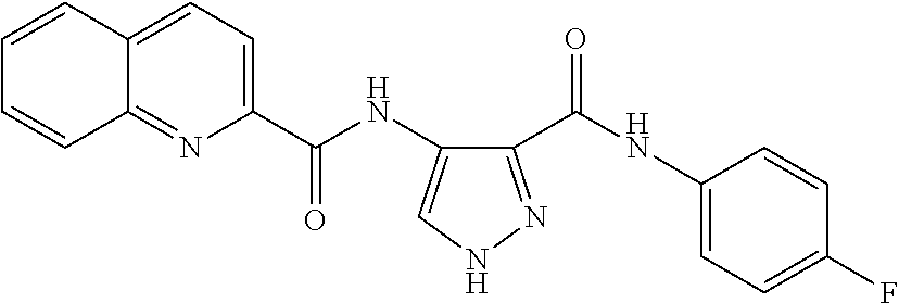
C12=NC(C(NC3=CNN=C3C(NC3=CC=C(F)C=C3)=O)=O)=CC=C1C=CC=C2
